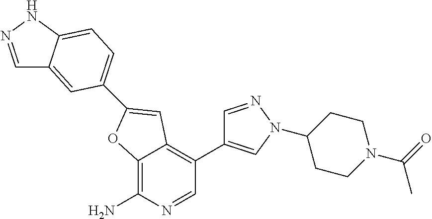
C12=C(N)N=CC(C3=CN(C4CCN(C(C)=O)CC4)N=C3)=C1C=C(C1=CC=C3C(=C1)C=NN3)O2
